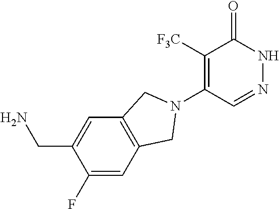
C1([F3C])=C(N2CC3=C(C=C(CN)C(F)=C3)C2)C=NNC1=O
